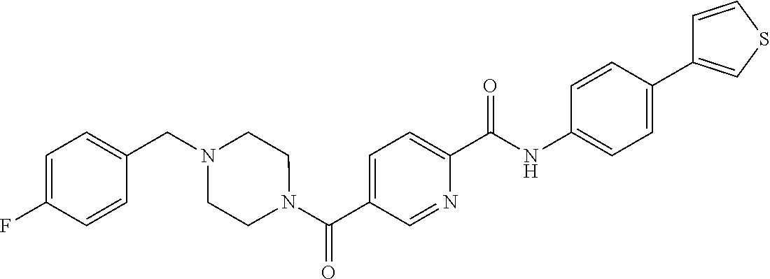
C1(C2=CC=C(NC(C3=CC=C(C(N4CCN(CC5=CC=C(F)C=C5)CC4)=O)C=N3)=O)C=C2)=CSC=C1
